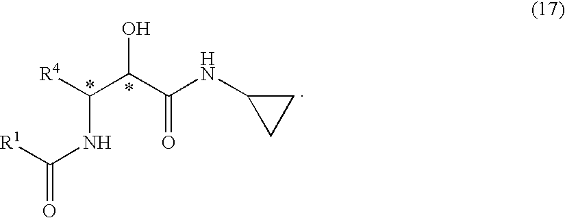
[R4]C(C(O)C(NC1CC1)=O)NC([R1])=O
